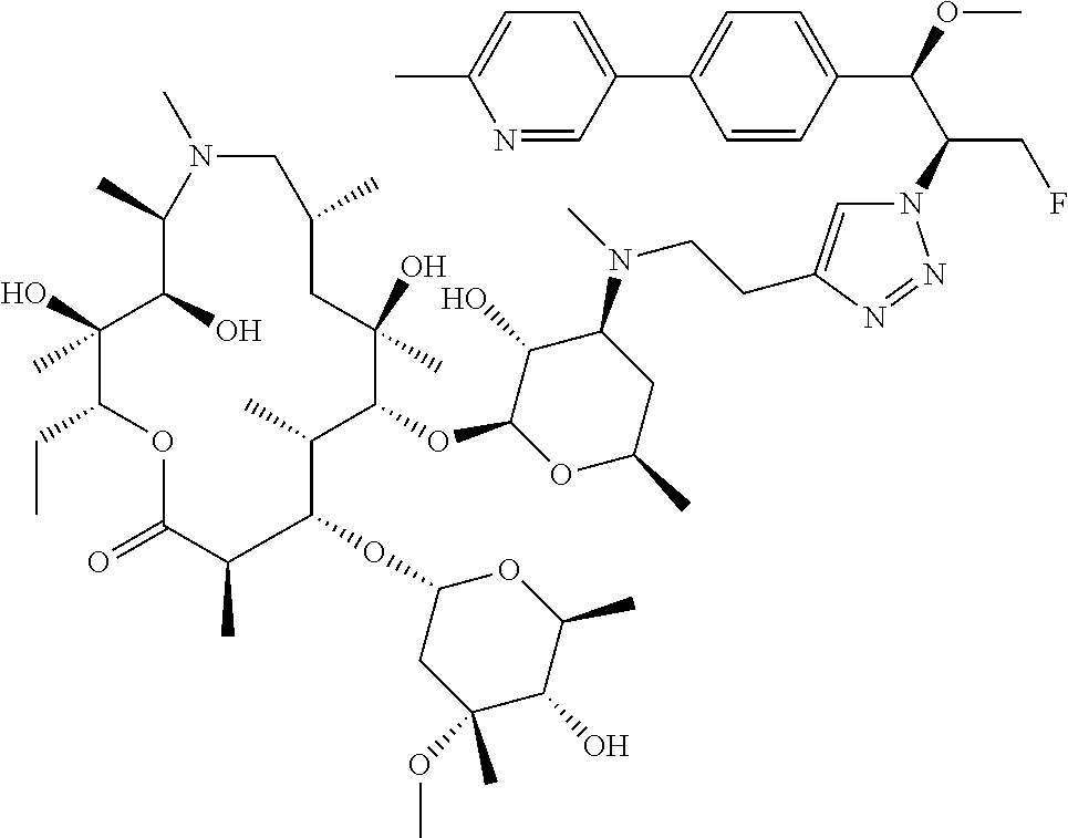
C(F)C(N1C=C(CCN(C2C(O)C(OC3C(C)C(OC4CC(OC)(C)C(O)C(C)O4)C(C)C(=O)OC(CC)C(O)(C)C(O)C(C)N(C)CC(C)CC3(O)C)OC(C)C2)C)N=N1)C(C1=CC=C(C2=CC=C(C)N=C2)C=C1)OC
